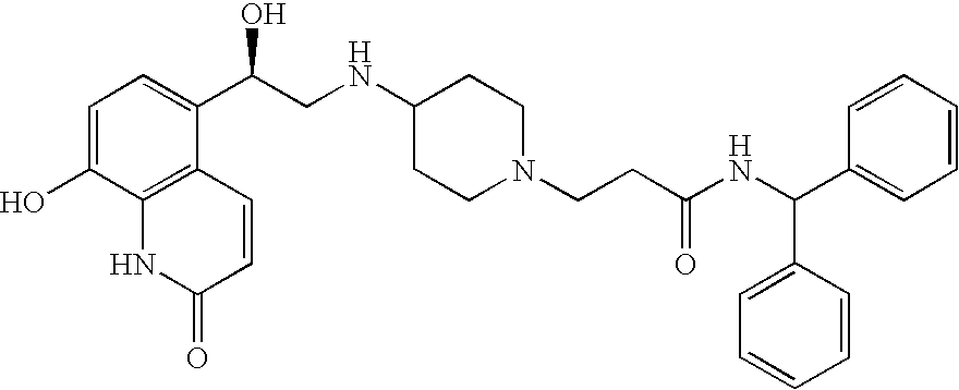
C1=C(O)C2=C(C(C(CNC3CCN(CCC(NC(C4=CC=CC=C4)C4=CC=CC=C4)=O)CC3)O)=C1)C=CC(=O)N2
